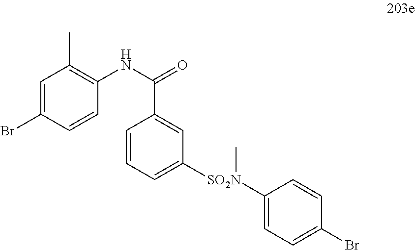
C1=C(Br)C=CC(NC(=O)C2=CC([SO2N](C3=CC=C(Br)C=C3)C)=CC=C2)=C1C
